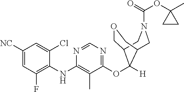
C1([NC])=CC(F)=C(NC2=C(C)C(OC3([H])C4COCC3CN(C(=O)OC3(C)CC3)C4)=NC=N2)C(Cl)=C1
